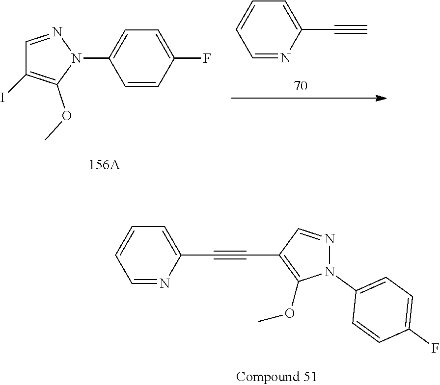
C1(F)=CC=C(N2N=CC(I)=C2OC)C=C1.C1(C#C)=CC=CC=N1.C1(C#CC2=C(OC)N(C3=CC=C(F)C=C3)N=C2)=CC=CC=N1
